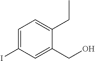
C1=C(I)C=C(CO)C(CC)=C1
